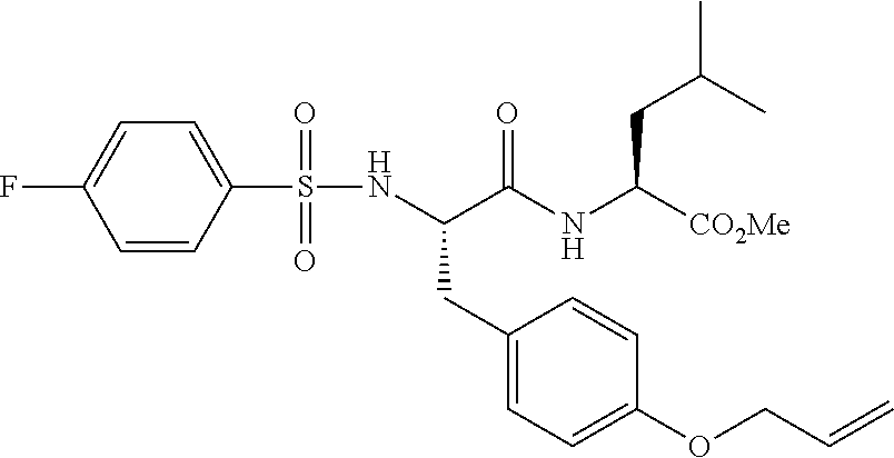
N(C(C(NC([CO2Me])CC(C)C)=O)CC1=CC=C(OCC=C)C=C1)S(C1=CC=C(F)C=C1)(=O)=O
